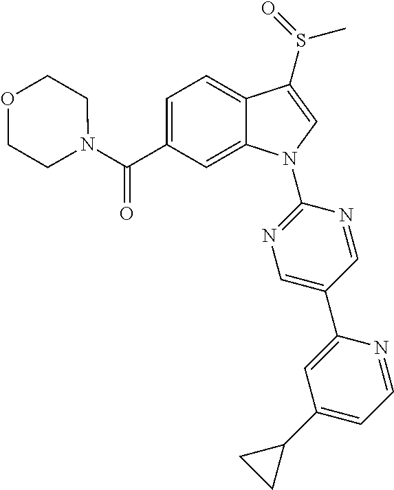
C(C1=CC=C2C(=C1)N(C1=NC=C(C3=CC(C4CC4)=CC=N3)C=N1)C=C2S(C)=O)(=O)N1CCOCC1
